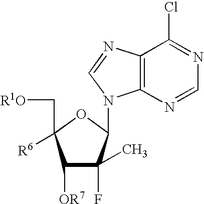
C12=C(N=CN=C1Cl)N(C1C(F)(C)C([OR7])C(C[R1O])([R6])O1)C=N2
